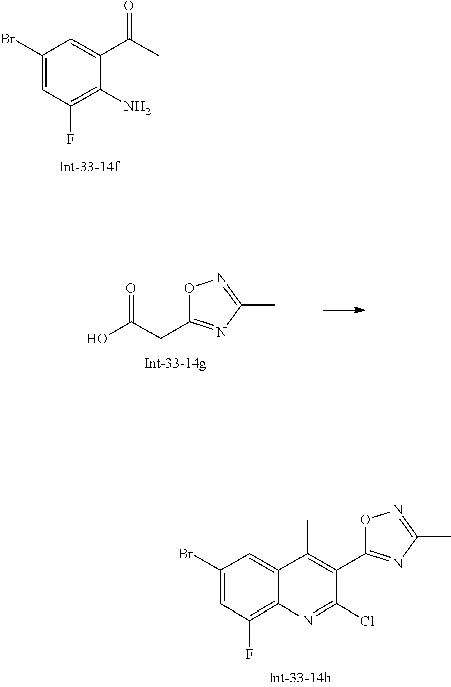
C1(Br)=CC(F)=C(N)C(C(C)=O)=C1.O1C(CC(O)=O)=NC(C)=N1.C1(Br)=CC(F)=C2C(=C1)C(C)=C(C1=NC(C)=NO1)C(Cl)=N2
